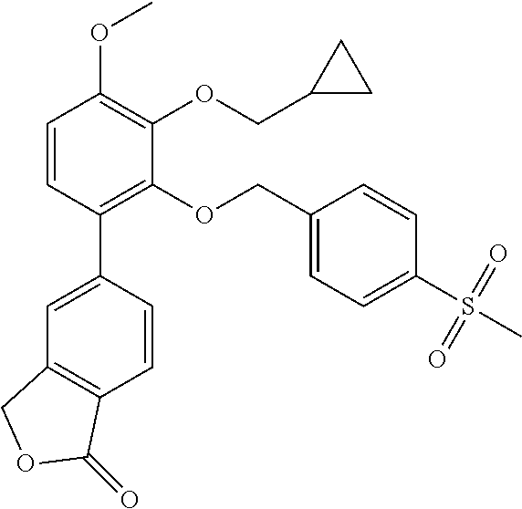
C1=CC(C2=CC3=C(C=C2)C(=O)OC3)=C(OCC2=CC=C(S(C)(=O)=O)C=C2)C(OCC2CC2)=C1OC
